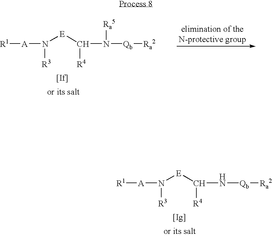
N([E]C([R4])N[Qb][Ra2])([A][R1])[R3].[[Ig]].N([E]C([R4])N([Ra5])[Qb][Ra2])([A][R1])[R3].[[If]]
